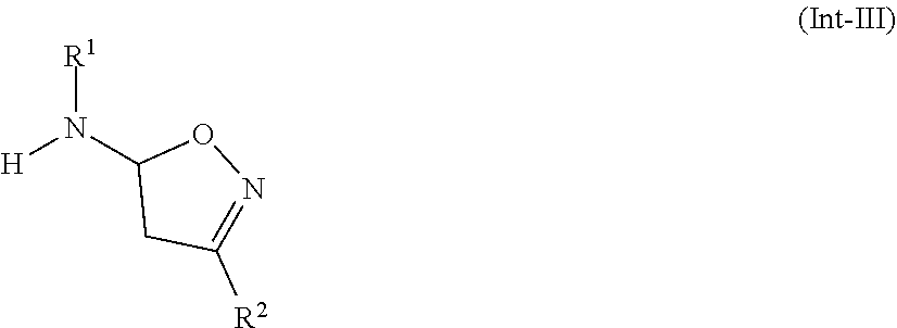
[H]N([R1])C1CC([R2])=NO1
